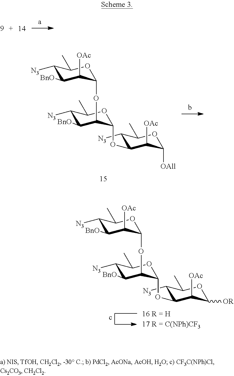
C1([N3])C(OC2OC(C)C([N3])C([BnO])C2OC2C([OAc])C([BnO])C([N3])C(C)O2)C([OAc])C([OAll])OC1C.C1([N3])C(OC2OC(C)C([N3])C([BnO])C2OC2C([OAc])C([BnO])C([N3])C(C)O2)C([OAc])C([OR])OC1C
